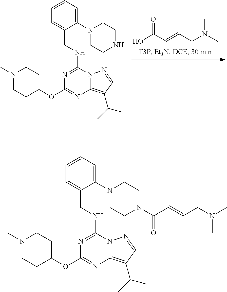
N1(C)CCC(OC2=NC3=C(C(C)C)C=NN3C(NCC3=CC=CC=C3N3CCN(C(C=CCN(C)C)=O)CC3)=N2)CC1.N1(C)CCC(OC2=NC3=C(C(C)C)C=NN3C(NCC3=CC=CC=C3N3CCNCC3)=N2)CC1.OC(C=CCN(C)C)=O
